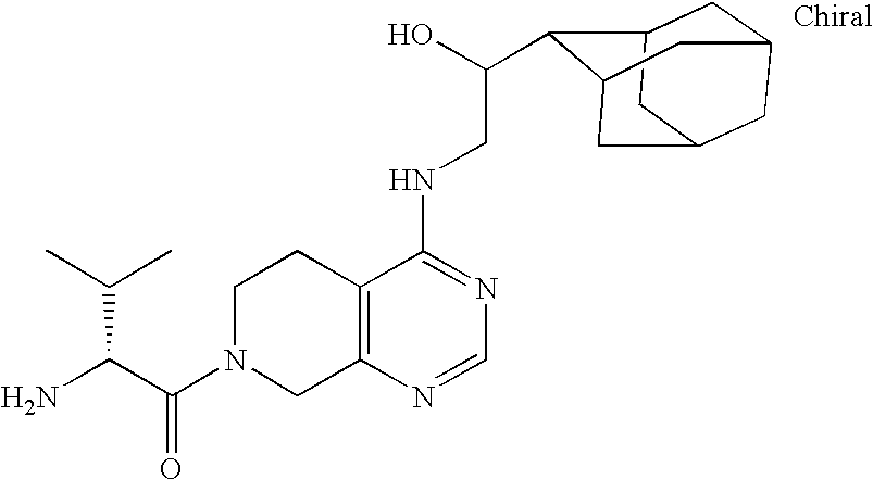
C(=O)(N1CC2=C(CC1)C(NCC(O)C1C3CC4CC(CC1C4)C3)=NC=N2)C(N)C(C)C
